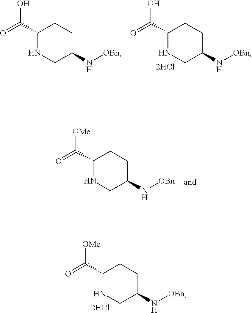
C1(C(=O)[OMe])NCC(N[OBn])CC1.C1(C(=O)O)NCC(N[OBn])CC1.C1(C(=O)O)NCC(N[OBn])CC1.C1(C(=O)[OMe])NCC(N[OBn])CC1
